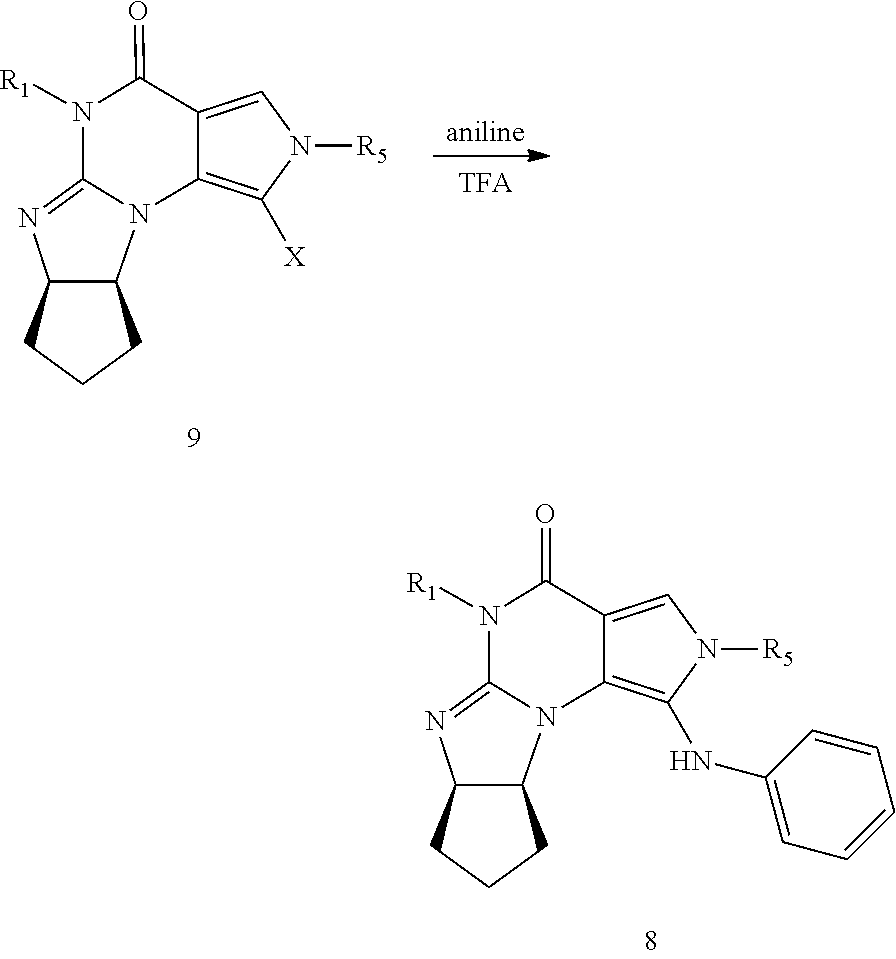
C12=C([X])N([R5])C=C1C(=O)N([R1])C1=NC3C(N21)CCC3.C12=C(NC3=CC=CC=C3)N([R5])C=C1C(=O)N([R1])C1=NC3C(N21)CCC3
